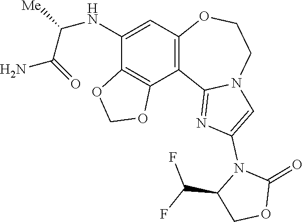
C(C1COC(=O)N1C1=CN2C(=N1)C1=C(C=C(NC(C(N)=O)[Me])C3=C1OCO3)OCC2)(F)F
